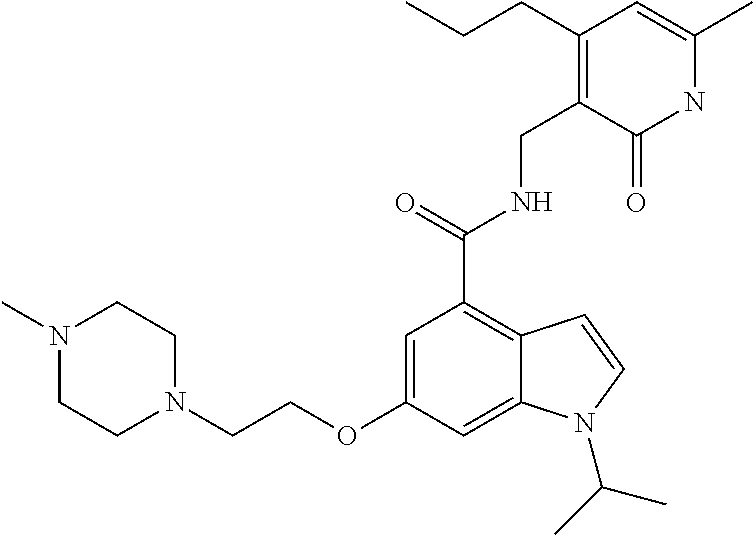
C1=C(OCCN2CCN(C)CC2)C=C2C(=C1C(NCC1=C(CCC)C=C(C)NC1=O)=O)C=CN2C(C)C
